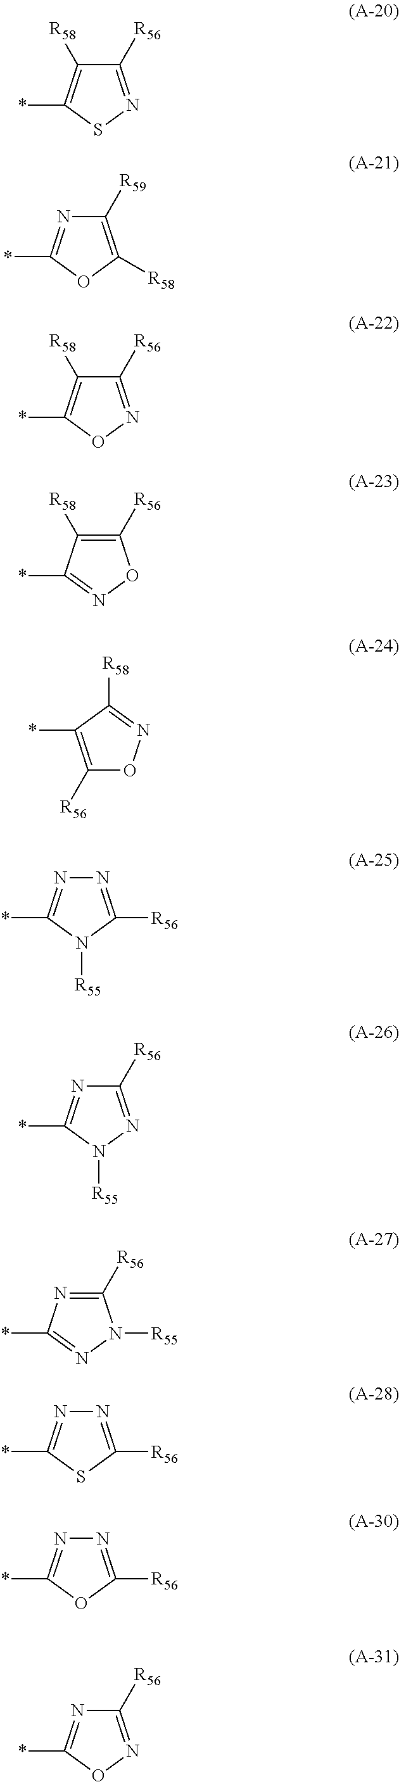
C1([R56])=NSC(*)=C1[R58].C1([R59])=C([R58])OC(*)=N1.C1([R56])=NOC(*)=C1[R58].C1([R56])=C([R58])C(*)=NO1.C1([R56])=C(*)C([R58])=NO1.N1=C([R56])N([R55])C(*)=N1.C1([R56])=NN([R55])C(*)=N1.C1([R56])=NC(*)=NN1[R55].N1=C([R56])SC(*)=N1.N1=C([R56])OC(*)=N1.C1([R56])=NOC(*)=N1
